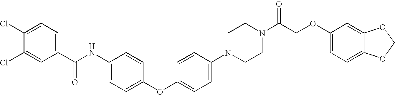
C1(Cl)=CC=C(C(NC2=CC=C(OC3=CC=C(N4CCN(C(COC5=CC=C6C(=C5)OCO6)=O)CC4)C=C3)C=C2)=O)C=C1Cl
